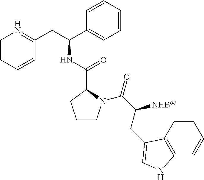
C1=CC=CC(CC(C2=CC=CC=C2)NC(C2CCCN2C(C([NHBoc])CC2=CNC3=C2C=CC=C3)=O)=O)=N1
